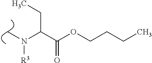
C(C(OCCCC)=O)(N(C)[R3])CC
